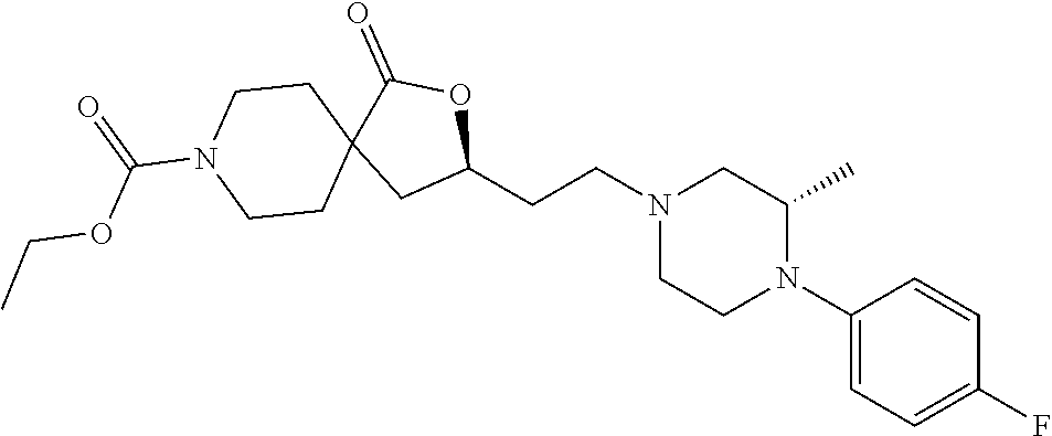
C1(N2C(C)CN(CCC3OC(=O)C4(C3)CCN(C(=O)OCC)CC4)CC2)=CC=C(F)C=C1
